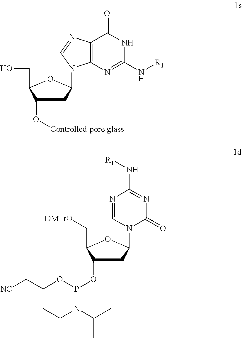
C12=C(N=CN1C1CC(O[Controlled-pore glass])C(CO)O1)C(=O)NC(N[R1])=N2.N1(C2CC(OP(OCC[NC])N(C(C)C)C(C)C)C(C[DMTrO])O2)C(=O)N=C(N[R1])N=C1
